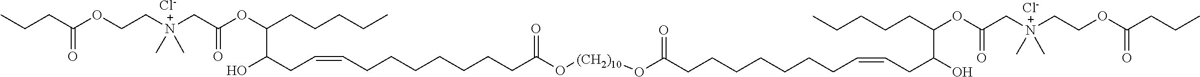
[Cl-].[Cl-].C(C(OCC[N+](CC(=O)OC(C(O)CC=CCCCCCCCC(O[(CH2)10]OC(CCCCCCCC=CCC(O)C(CCCCC)OC(C[N+](CCOC(=O)CCC)(C)C)=O)=O)=O)CCCCC)(C)C)=O)CC
